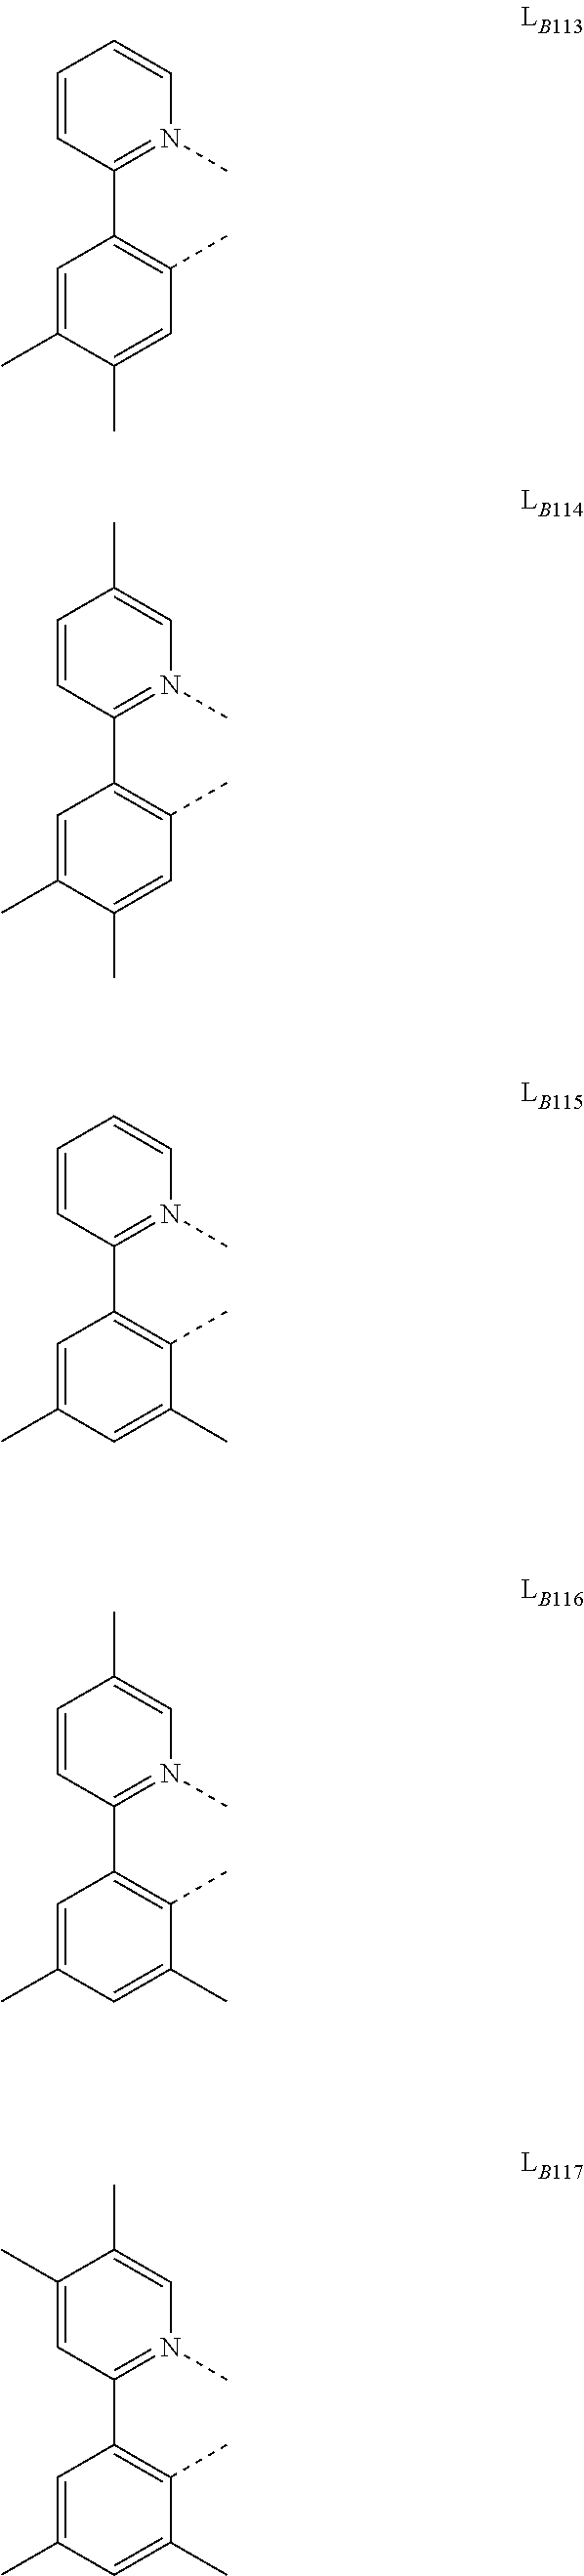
C1=CC(C2=C(C)C=C(C)C(C)=C2)=N(C)C=C1.C1=CC(C2=C(C)C=C(C)C(C)=C2)=N(C)C=C1C.C1=CC(C2=C(C)C(C)=CC(C)=C2)=N(C)C=C1.C1=CC(C2=C(C)C(C)=CC(C)=C2)=N(C)C=C1C.C1(C)=CC(C2=C(C)C(C)=CC(C)=C2)=N(C)C=C1C
